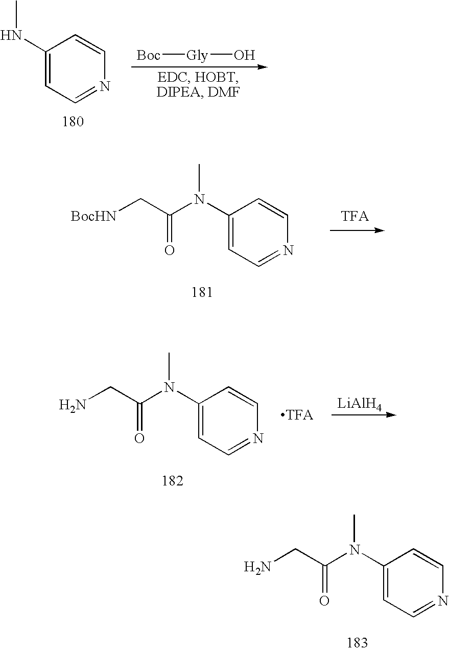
C1(NC)=CC=NC=C1.[Gly](O)[Boc].C1(N(C(C[BocHN])=O)C)=CC=NC=C1.C1(N(C(CN)=O)C)=CC=NC=C1.[LiAlH4].C1(N(C(CN)=O)C)=CC=NC=C1
